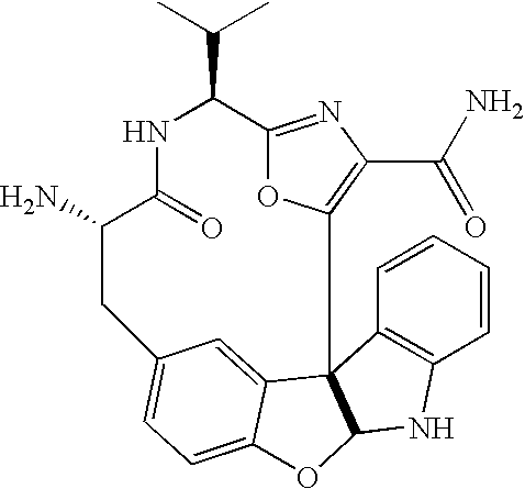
C1=CC=CC2=C1NC1C23C2=CC(=CC=C2O1)CC(N)C(=O)NC(C(C)C)C1=NC(C(N)=O)=C3O1
